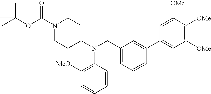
O(C(C)(C)C)C(N1CCC(N(CC2=CC=CC(C3=CC([OMe])=C([OMe])C([OMe])=C3)=C2)C2=C([MeO])C=CC=C2)CC1)=O
